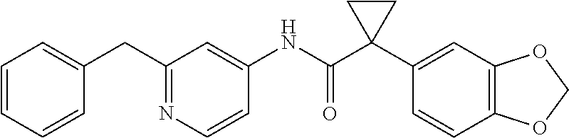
C1=CC=CC(CC2=NC=CC(NC(=O)C3(C4=CC5=C(C=C4)OCO5)CC3)=C2)=C1
